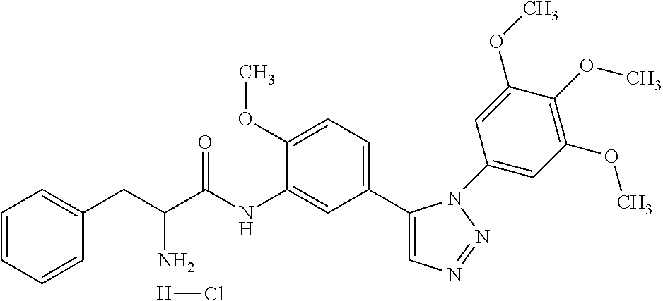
C1(C2=CC=C(OC)C(NC(C(CC3=CC=CC=C3)N)=O)=C2)=CN=NN1C1=CC(OC)=C(OC)C(OC)=C1.[H]Cl
